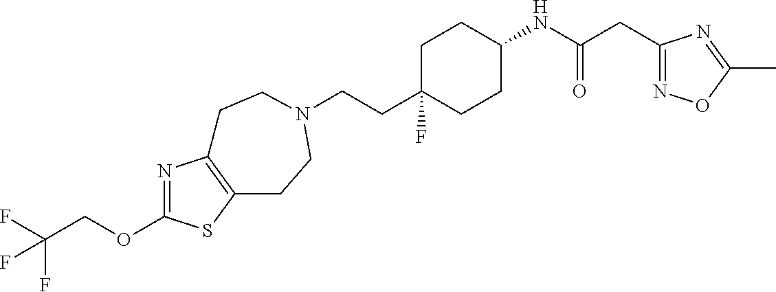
C(CC1(F)CCC(NC(CC2=NOC(C)=N2)=O)CC1)N1CCC2=C(N=C(OCC(F)(F)F)S2)CC1
